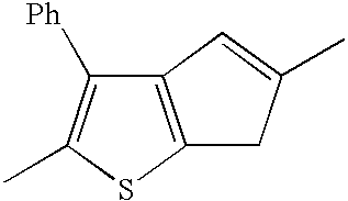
C12=C(SC(C)=C1[Ph])CC(C)=C2
